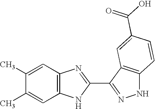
C1=C(C)C(C)=CC2=C1NC(C1=NNC3=C1C=C(C(O)=O)C=C3)=N2
